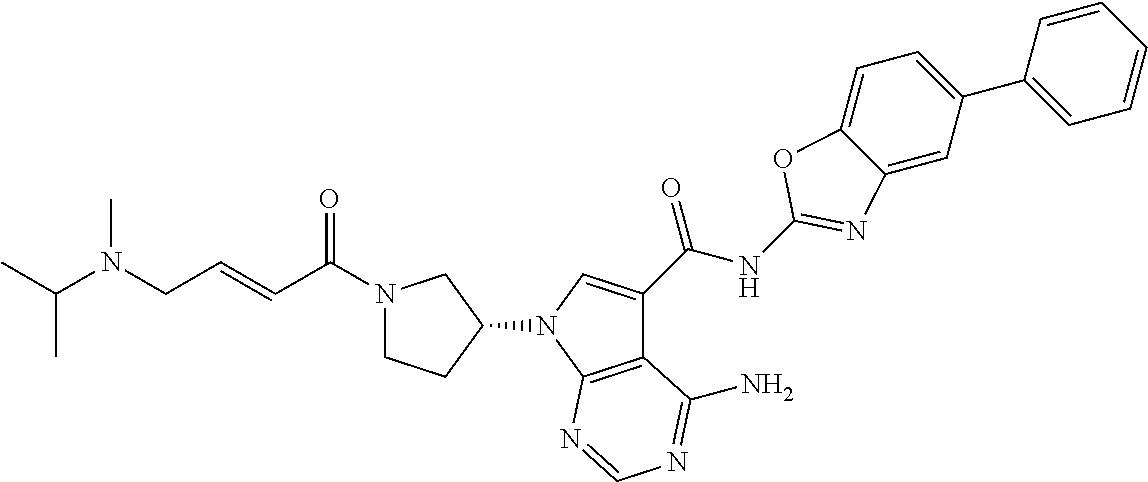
C12=CC(C3=CC=CC=C3)=CC=C1OC(NC(C1=CN(C3CCN(C(C=CCN(C(C)C)C)=O)C3)C3=C1C(N)=NC=N3)=O)=N2
